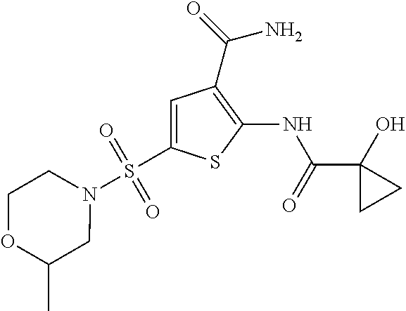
C1(C(=O)NC2=C(C(=O)N)C=C(S(N3CCOC(C)C3)(=O)=O)S2)(O)CC1
